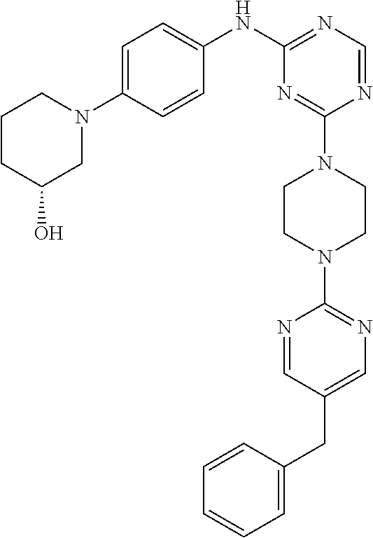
C1=C(N2CCCC(O)C2)C=CC(NC2=NC=NC(N3CCN(C4=NC=C(CC5=CC=CC=C5)C=N4)CC3)=N2)=C1
